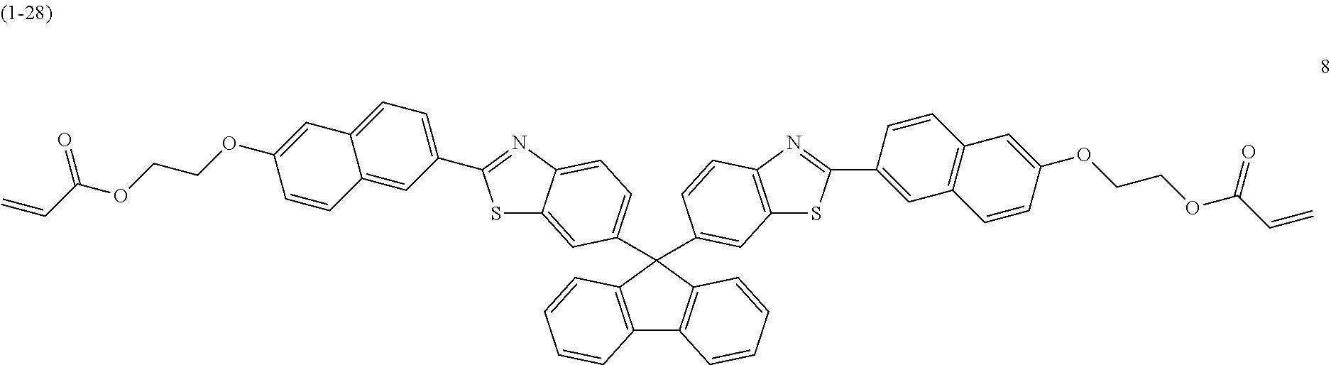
C12=C(C=CC=C1)C(C1=CC=C3C(=C1)SC(C1=CC=C4C(=C1)C=CC(OCCOC(C=C)=O)=C4)=N3)(C1=CC3=C(N=C(C4=CC5=C(C=C(OCCOC(C=C)=O)C=C5)C=C4)S3)C=C1)C1=C2C=CC=C1
